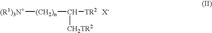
[(R1)3N+][(CH2)n]C([CH2TR2])[TR2].[X-]
